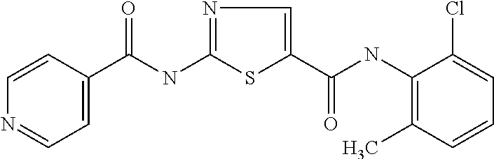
C(NC1=NC=C(C(=O)NC2=C(C)C=CC=C2Cl)S1)(=O)C1=CC=NC=C1
